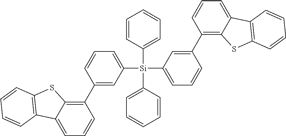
C1(C2=C3C(=CC=C2)C2=C(S3)C=CC=C2)=CC([Si](C2=CC=CC=C2)(C2=CC=CC(C3=C4C(=CC=C3)C3=C(S4)C=CC=C3)=C2)C2=CC=CC=C2)=CC=C1
